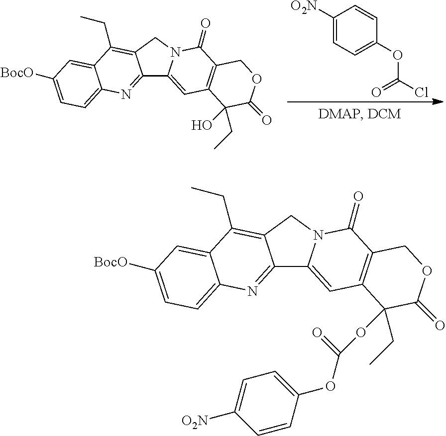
C12=NC3=CC=C([BocO])C=C3C(CC)=C1CN1C2=CC2=C(C1=O)COC(=O)C2(O)CC.C1([O2N])=CC=C(OC(Cl)=O)C=C1.C12=NC3=CC=C([BocO])C=C3C(CC)=C1CN1C2=CC2=C(C1=O)COC(=O)C2(OC(=O)OC1=CC=C([O2N])C=C1)CC
